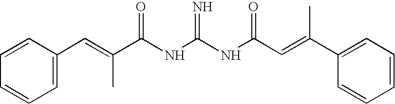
C1=CC(C=C(C(NC(NC(C=C(C2=CC=CC=C2)C)=O)=N)=O)C)=CC=C1
